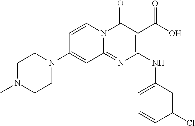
N(C1=C(C(O)=O)C(=O)N2C(=N1)C=C(N1CCN(C)CC1)C=C2)C1=CC=CC(Cl)=C1
